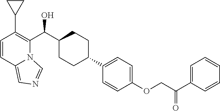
C1=CC2=CN=CN2C(C(C2CCC(C3=CC=C(OCC(C4=CC=CC=C4)=O)C=C3)CC2)O)=C1C1CC1
